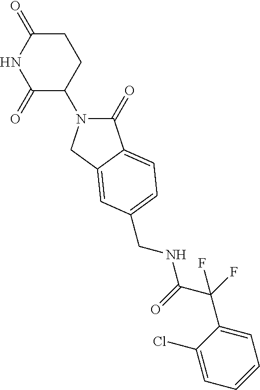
C1(=O)N(C2CCC(=O)NC2=O)CC2=CC(CNC(C(F)(C3=CC=CC=C3Cl)F)=O)=CC=C12
